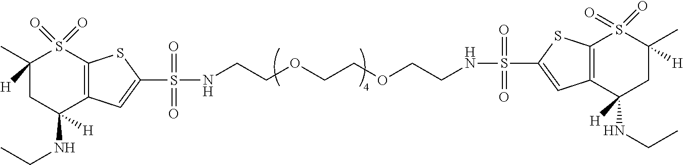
C1([H])(C)CC(NCC)([H])C2=C(S1(=O)=O)SC(S(NCCOCCOCCNS(=O)(=O)C1=CC3=C(S(=O)(=O)C(C)([H])CC3(NCC)[H])S1)(=O)=O)=C2
